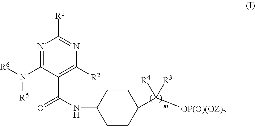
C1CC(NC(C2=C([R2])N=C([R1])N=C2N([R6])[R5])=O)CCC1C([OP(O)(OZ)2])([R4])[R3]
